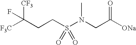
C(C([ONa])=O)N(S(CCC([F3C])([CF3])F)(=O)=O)C
